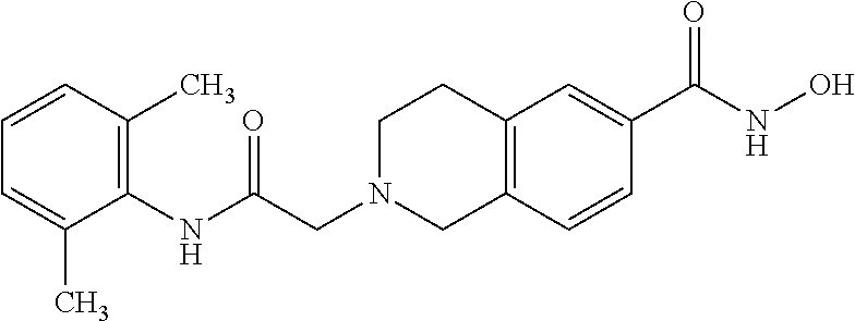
C1=CC(C)=C(NC(=O)CN2CC3=C(CC2)C=C(C(NO)=O)C=C3)C(C)=C1
